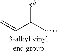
[Rb]C(C)C=C
